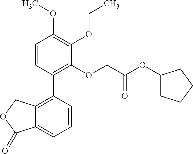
C12=C(C3=C(OCC(OC4CCCC4)=O)C(OCC)=C(OC)C=C3)C=CC=C1C(=O)OC2
